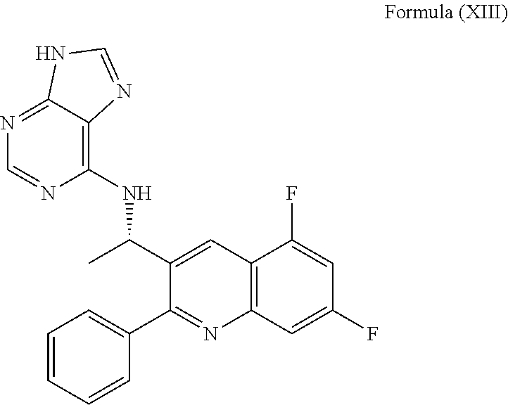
N1=C2C(=C(NC(C)C3=CC4=C(N=C3C3=CC=CC=C3)C=C(F)C=C4F)N=C1)N=CN2
